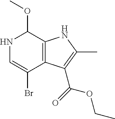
C12=C(C(OC)NC=C1Br)NC(C)=C2C(=O)OCC
